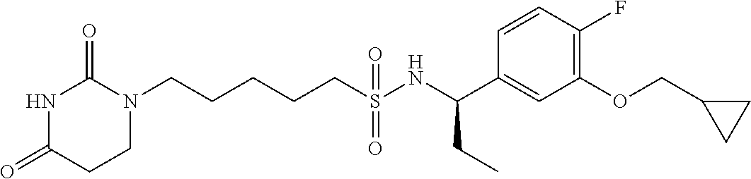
N1C(=O)CCN(CCCCCS(NC(C2=CC(OCC3CC3)=C(F)C=C2)CC)(=O)=O)C1=O
